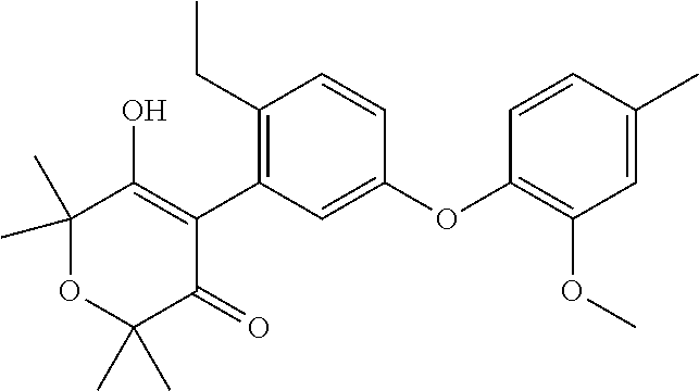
C1(C)(C)OC(C)(C)C(=O)C(C2=C(CC)C=CC(OC3=C(OC)C=C(C)C=C3)=C2)=C1O
